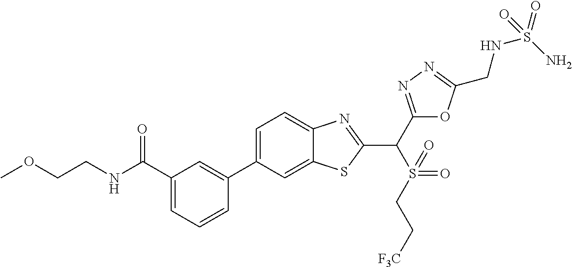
C1=CC=C(C(NCCOC)=O)C=C1C1=CC=C2C(=C1)SC(C(C1=NN=C(CNS(=O)(N)=O)O1)S(CC[F3C])(=O)=O)=N2
